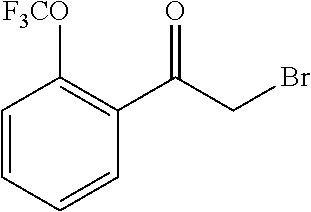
C1=CC=CC([F3CO])=C1C(CBr)=O
